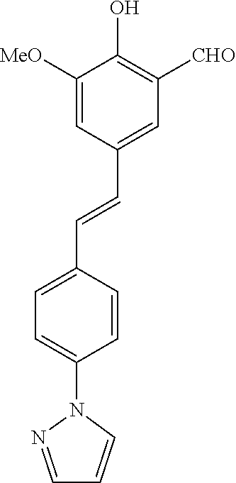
C(=CC1=CC([CHO])=C(O)C([MeO])=C1)C1=CC=C(N2N=CC=C2)C=C1
